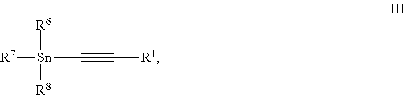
[R6][Sn]([R7])([R8])C#C[R1]
